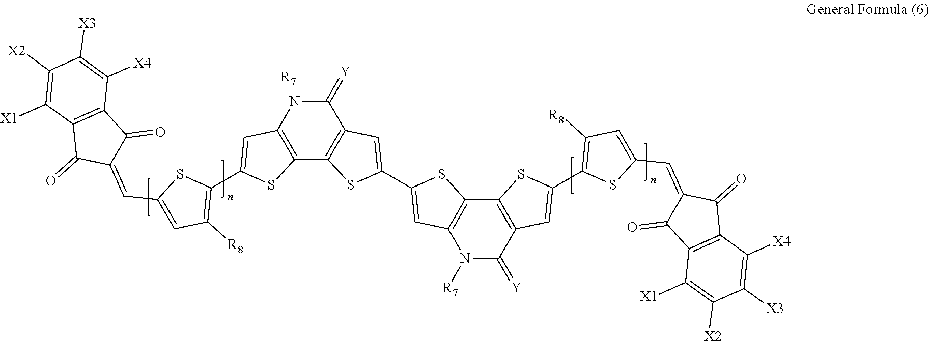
[R7].C1(=[Y])NC2=C(C3=C1C=C(C1=CC4=C(C5=C(C(=[Y])N4[R7])C=C(C4=C([R8])C=C(C=C6C(=O)C7=C(C6=O)C([X4])=C([X3])C([X2])=C7[X1])S4)S5)S1)S3)SC(C1=C([R8])C=C(C=C3C(=O)C4=C(C3=O)C([X1])=C([X2])C([X3])=C4[X4])S1)=C2
